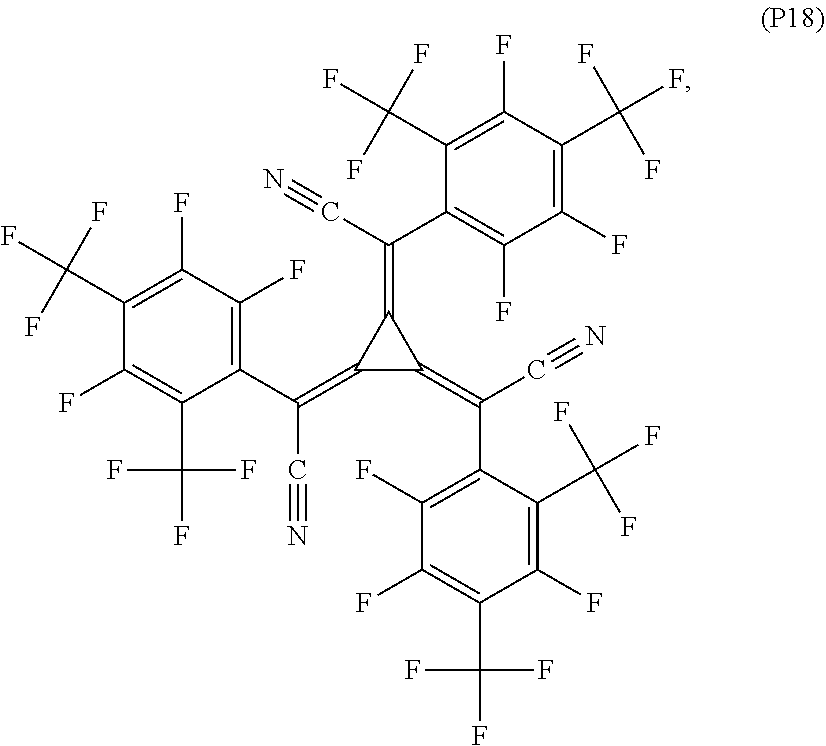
C1(C(C#N)=C2C(=C(C3=C(F)C(F)=C(C(F)(F)F)C(F)=C3C(F)(F)F)C#N)C2=C(C2=C(F)C(F)=C(C(F)(F)F)C(F)=C2C(F)(F)F)C#N)=C(F)C(F)=C(C(F)(F)F)C(F)=C1C(F)(F)F
